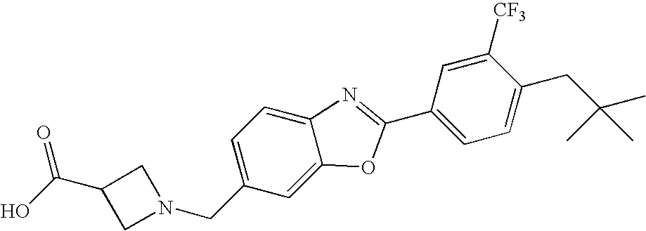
OC(C1CN(CC2=CC=C3C(=C2)OC(C2=CC=C(CC(C)(C)C)C([CF3])=C2)=N3)C1)=O
